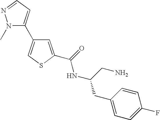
C1=C(C(=O)NC(CC2=CC=C(F)C=C2)CN)SC=C1C1=CC=NN1C
